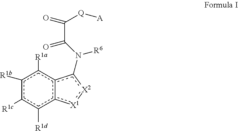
c1([R1b])c([R1c])c([R1d])c2c(c1[R1a])c(N([R6])C(=O)C(=O)[Q][A])[X2]:[X1]2
